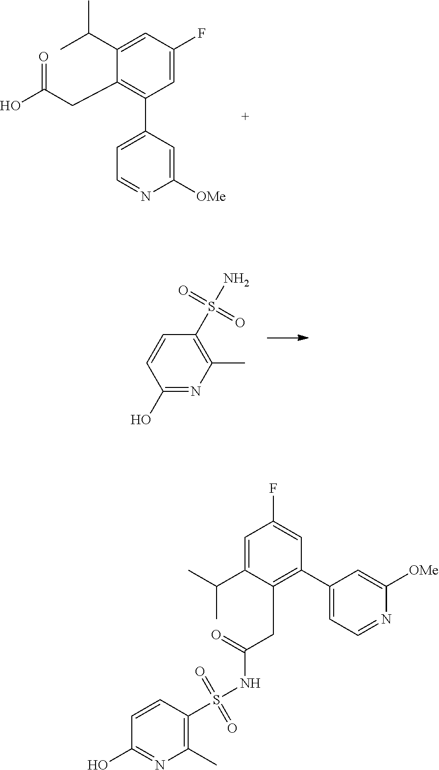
C1(C(C)C)=CC(F)=CC(C2=CC=NC([OMe])=C2)=C1CC(O)=O.C1(O)=NC(C)=C(S(N)(=O)=O)C=C1.C1(S(NC(CC2=C(C3=CC=NC([OMe])=C3)C=C(F)C=C2C(C)C)=O)(=O)=O)=C(C)N=C(O)C=C1
